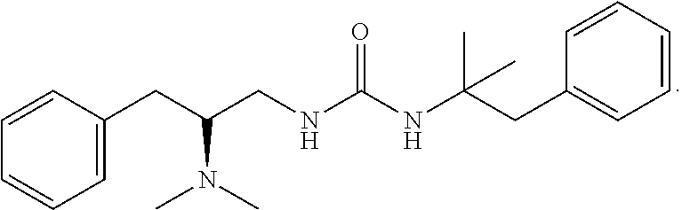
C1=C(CC(N(C)C)CNC(=O)NC(CC2=CC=CC=C2)(C)C)C=CC=C1
